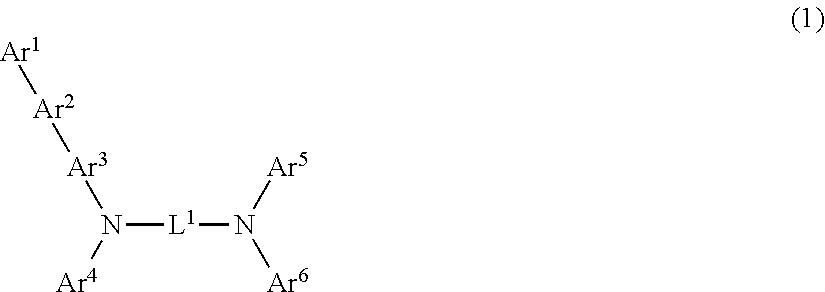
N([L1]N([Ar6])[Ar5])([Ar4])[Ar3][Ar2][Ar1]
